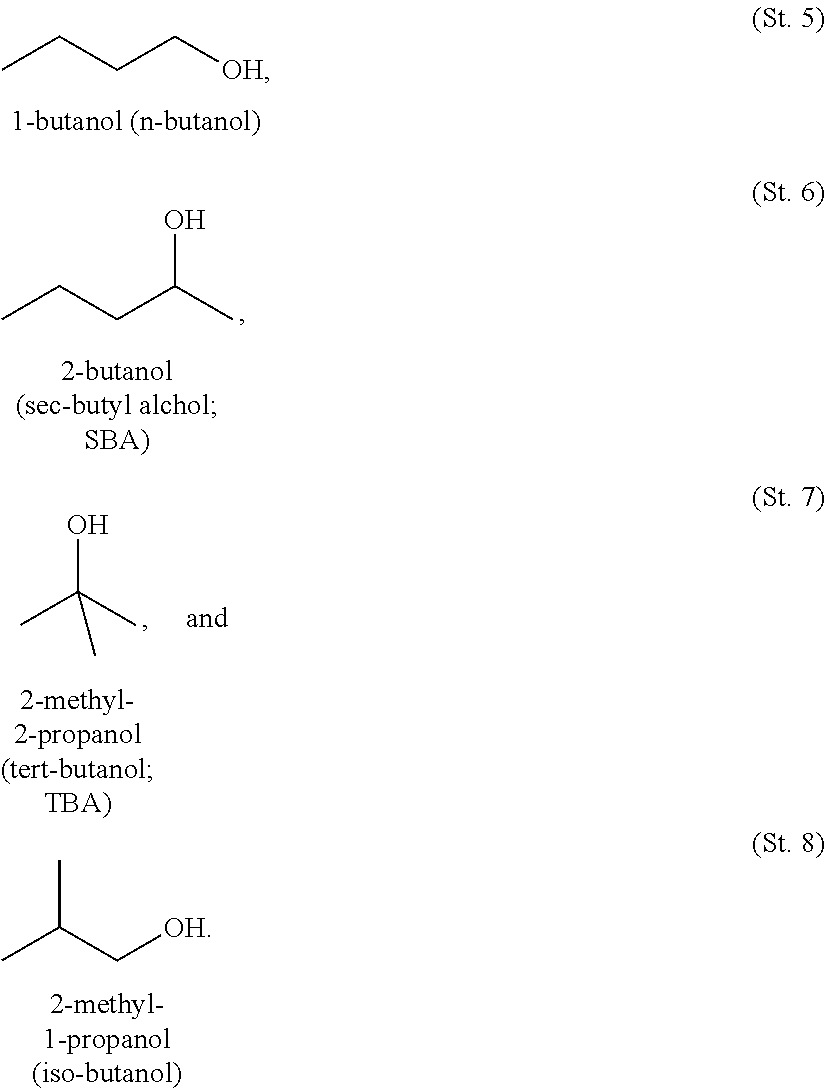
CCCC[OH].CCCC(C)O.CC(C)(O)C.CC(C[OH])C
